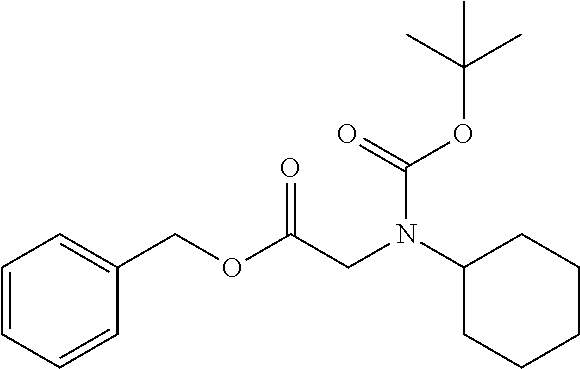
C1=CC=CC(COC(CN(C2CCCCC2)C(=O)OC(C)(C)C)=O)=C1
